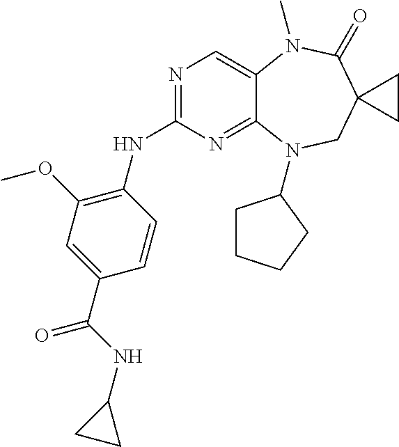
N1=C(NC2=C(OC)C=C(C(=O)NC3CC3)C=C2)N=C2C(=C1)N(C)C(=O)C1(CN2C2CCCC2)CC1
